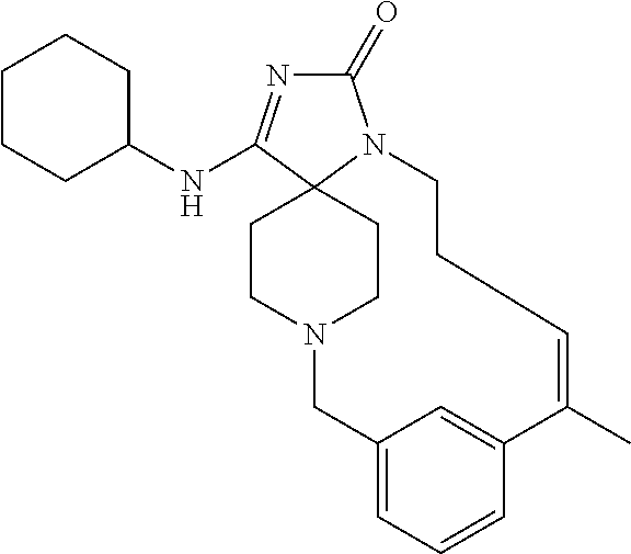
C1(=O)N=C(NC2CCCCC2)C23N1CCC=C(C)C1=CC(=CC=C1)CN(CC2)CC3
